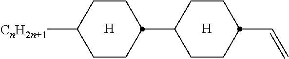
C1CC(C=C)CCC1C1CCC([CnH2n+1])CC1.[H].[H]
